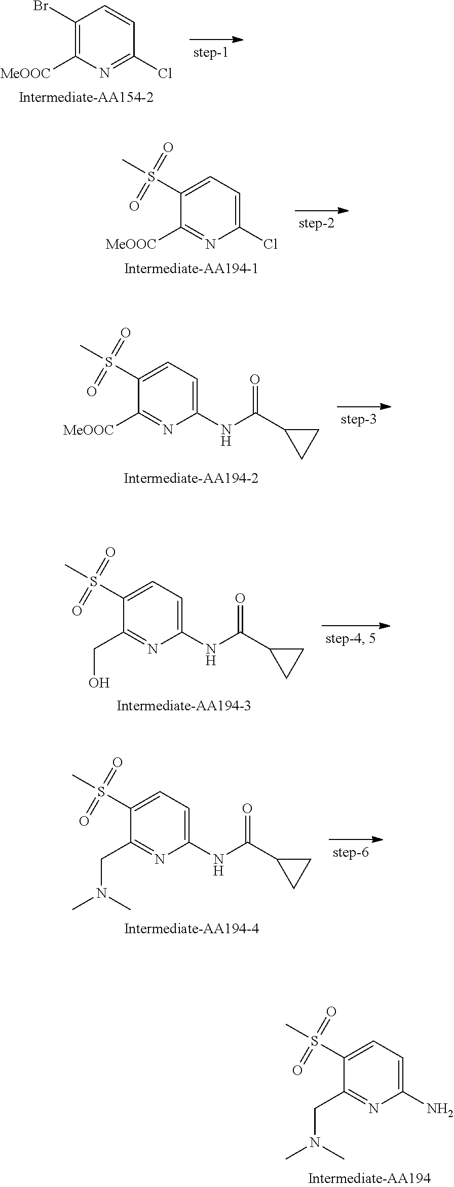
[MeOOC]C1=C(Br)C=CC(Cl)=N1.[MeOOC]C1=NC(Cl)=CC=C1S(C)(=O)=O.[MeOOC]C1=NC(NC(C2CC2)=O)=CC=C1S(C)(=O)=O.C(C1=NC(NC(C2CC2)=O)=CC=C1S(C)(=O)=O)O.C(C1=NC(NC(C2CC2)=O)=CC=C1S(C)(=O)=O)N(C)C.C(C1=NC(N)=CC=C1S(C)(=O)=O)N(C)C
